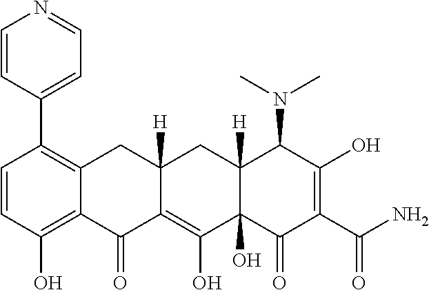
C1=CC(O)=C2C(=C1C1=CC=NC=C1)CC1([H])C(=C(O)C3(O)C([H])(C1)C(N(C)C)C(O)=C(C(N)=O)C3=O)C2=O
